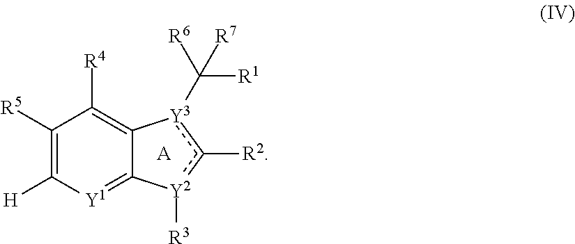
C1([R5])=C([H])[Y1]=C2C(=C1[R4])[Y3](C([R1])([R6])[R7])c([R2])[Y2]2[R3].[A]
